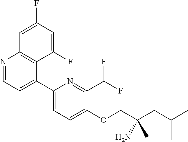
N1=CC=C(C2=CC=C(OCC(CC(C)C)(N)C)C(C(F)F)=N2)C2=C1C=C(F)C=C2F
